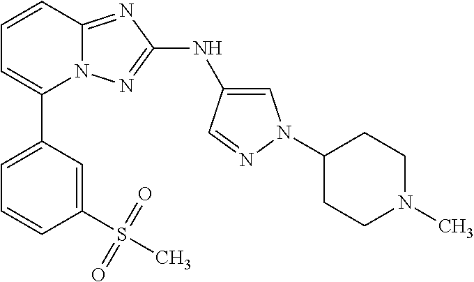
C1(S(=O)(=O)C)=CC(C2=CC=CC3=NC(NC4=CN(C5CCN(C)CC5)N=C4)=NN23)=CC=C1
